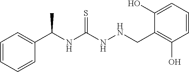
C1(C(NC(NNCC2=C(O)C=CC=C2O)=S)C)=CC=CC=C1
